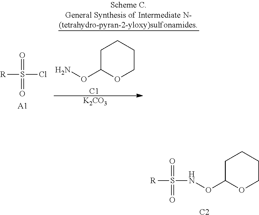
C1C(ONS(=O)(=O)[R])OCCC1.[C2].[K2CO3].S(=O)(Cl)([R])=O.[A1].[C1].C1C(ON)OCCC1
